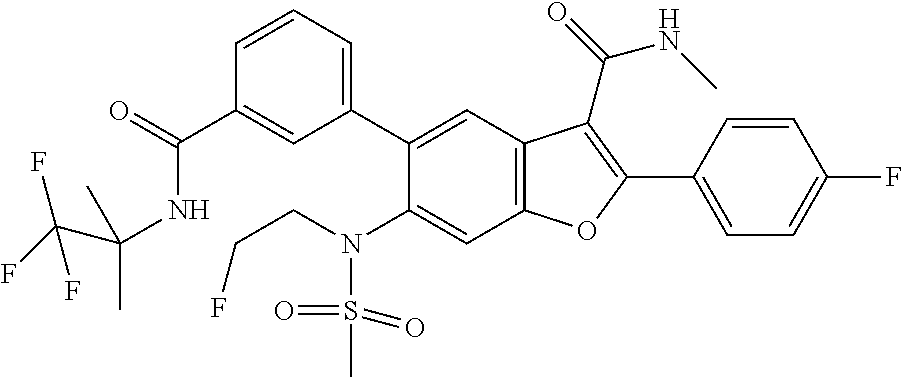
C1=CC=C(C2=CC3=C(C=C2N(S(C)(=O)=O)CCF)OC(C2=CC=C(F)C=C2)=C3C(NC)=O)C=C1C(=O)NC(C)(C)C(F)(F)F
